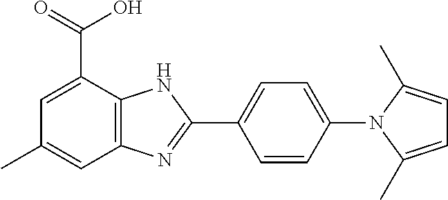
C1=CC(N2C(C)=CC=C2C)=CC=C1C1=NC2=C(N1)C(C(O)=O)=CC(C)=C2
